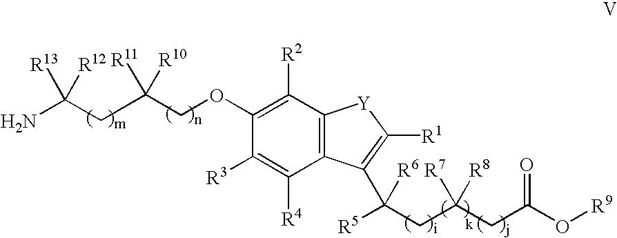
C1(OCC([R11])([R10])CC(N)([R13])[R12])=C([R2])C2=C(C([R4])=C1[R3])C(C([R5])(CC(CC(O[R9])=O)([R7])[R8])[R6])=C([R1])[Y]2
